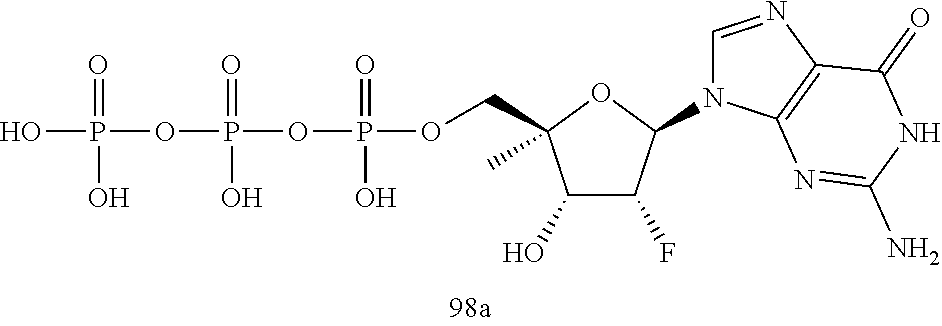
O(P(=O)(O)OCC1(C)C(O)C(F)C(N2C=NC3=C2N=C(N)NC3=O)O1)P(OP(O)(=O)O)(=O)O
